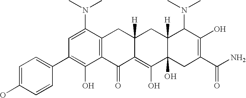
OC1=CC=C(C2=C(O)C3=C(C(N(C)C)=C2)CC2([H])C(=C(O)C4(O)C([H])(C2)C(N(C)C)C(O)=C(C(N)=O)C4)C3=O)C=C1
